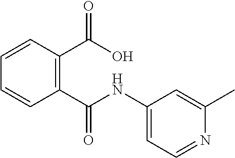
C1=CC(C(=O)NC2=CC=NC(C)=C2)=C(C(=O)O)C=C1
